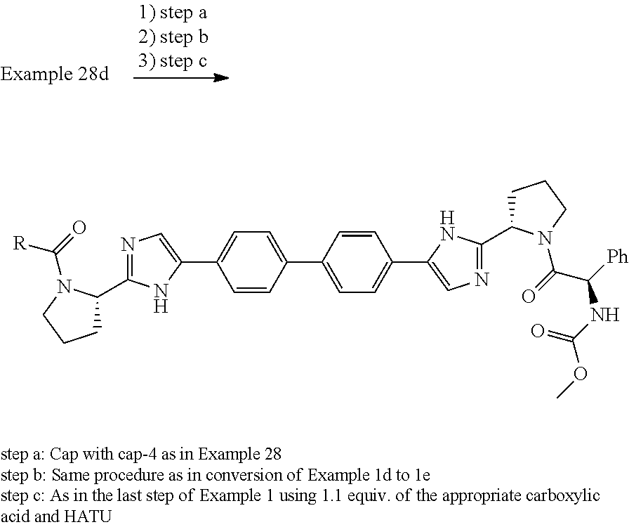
C1=C(C2=CN=C(C3CCCN3C(=O)[R])N2)C=CC(C2=CC=C(C3=CN=C(C4CCCN4C(=O)C([Ph])NC(OC)=O)N3)C=C2)=C1
